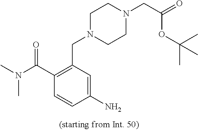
C1(N)=CC(CN2CCN(CC(=O)OC(C)(C)C)CC2)=C(C(N(C)C)=O)C=C1
